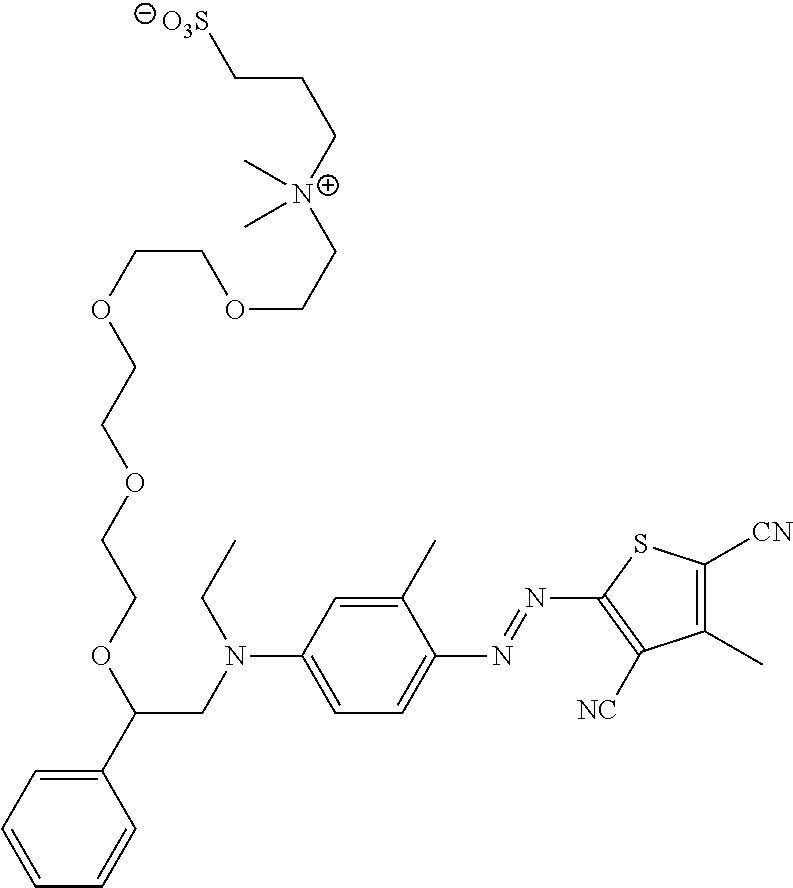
C1=CC=C(C(OCCOCCOCCOCC[N+](CCC[O3S])(C)C)CN(C2=CC=C(N=NC3=C([NC])C(C)=C([CN])S3)C(C)=C2)CC)C=C1
